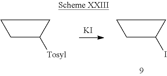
C1C([Tosyl])CC1.C1C(I)CC1.[KI]
